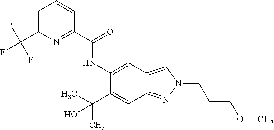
C1(NC(C2=NC(C(F)(F)F)=CC=C2)=O)=CC2=CN(CCCOC)N=C2C=C1C(C)(C)O
